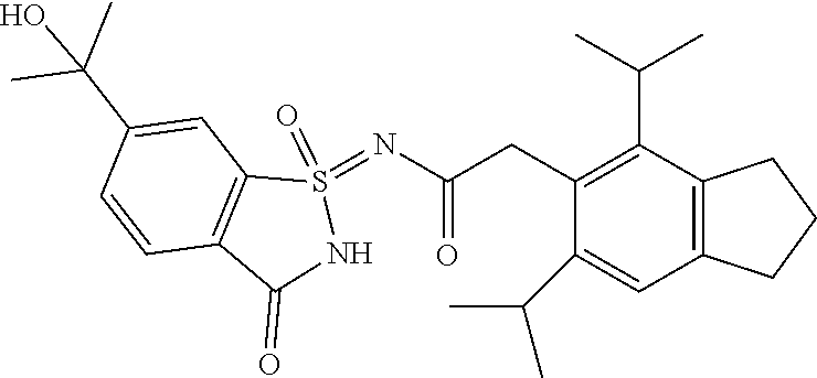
C12=C(C(C(C)C)=C(CC(N=S3(=O)C4=C(C(=O)N3)C=CC(C(C)(C)O)=C4)=O)C(C(C)C)=C1)CCC2
